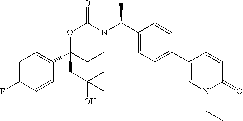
C1=C(F)C=CC(C2(CC(O)(C)C)CCN(C(C3=CC=C(C4=CN(CC)C(=O)C=C4)C=C3)C)C(=O)O2)=C1
